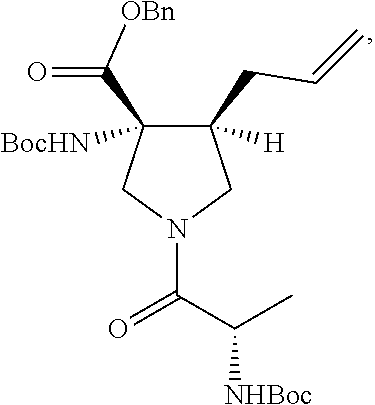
C1(C([OBn])=O)([BocHN])C(CC=C)([H])CN(C(C(C)[NHBoc])=O)C1
